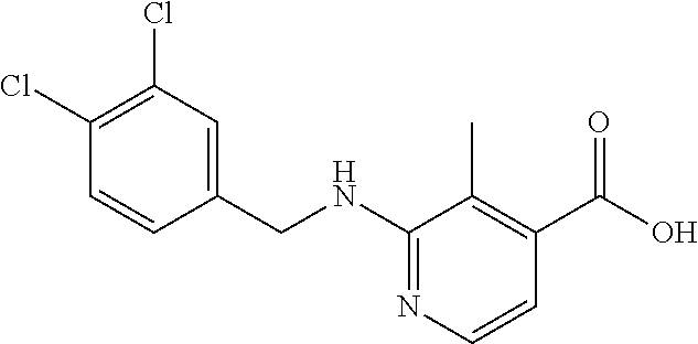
C(NC1=NC=CC(C(=O)O)=C1C)C1=CC(Cl)=C(Cl)C=C1
